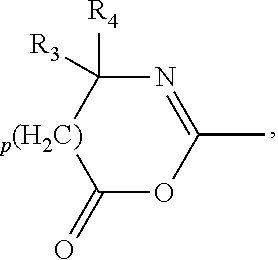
N1=C(C)OC(=O)[p(H2C)]C1([R4])[R3]
